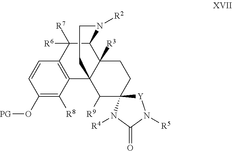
C1(O[PG])=C([R8])C2=C(C=C1)C([R7])([R6])C1C3([R3])C2(C([R9])C2(CC3)[Y]N([R5])C(=O)N2[R4])CCN1[R2]
